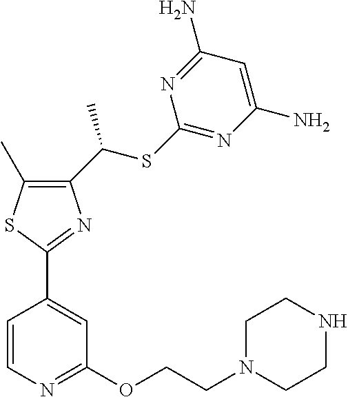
C1(C(SC2=NC(N)=CC(N)=N2)C)=C(C)SC(C2=CC(OCCN3CCNCC3)=NC=C2)=N1
